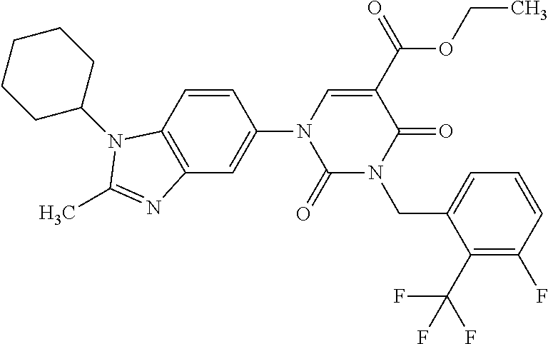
C1=CC2=C(C=C1N1C(=O)N(CC3=CC=CC(F)=C3C(F)(F)F)C(=O)C(C(OCC)=O)=C1)N=C(C)N2C1CCCCC1
